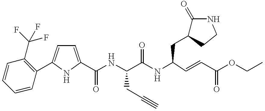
C1(C(NC(C(NC(C=CC(OCC)=O)CC2C(=O)NCC2)=O)CC#C)=O)=CC=C(C2=C(C(F)(F)F)C=CC=C2)N1
